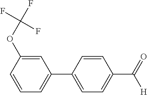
C1=CC(OC(F)(F)F)=CC(C2=CC=C(C(=O)[H])C=C2)=C1
